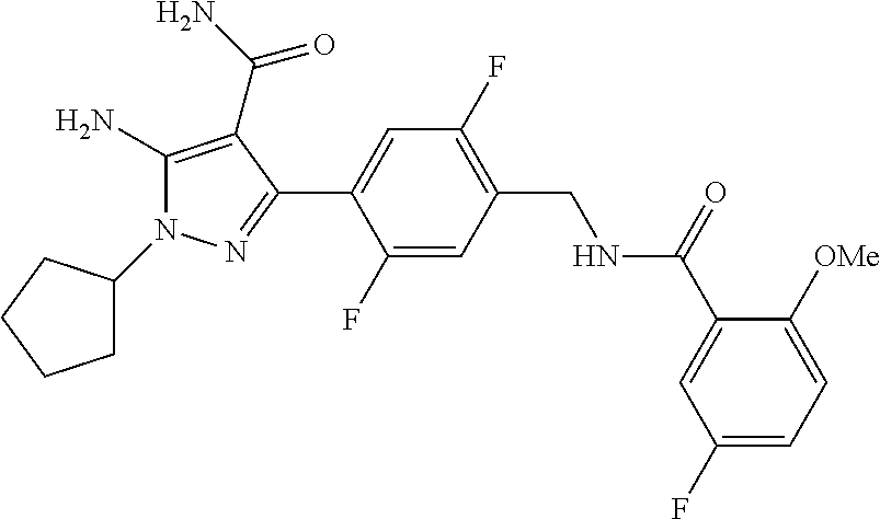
C1=C(F)C(C2=NN(C3CCCC3)C(N)=C2C(=O)N)=CC(F)=C1CNC(C1=CC(F)=CC=C1[OMe])=O
